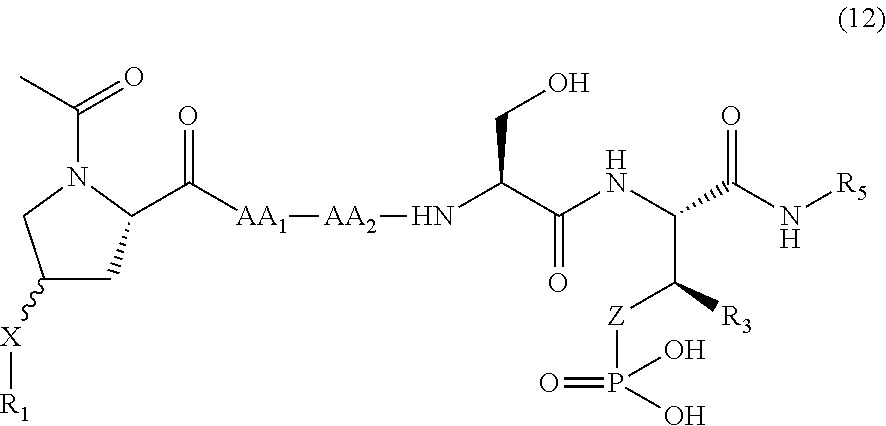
C1([X][R1])CC(C([AA1][AA2]NC(C(NC(C(N[R5])=O)C([R3])[Z]P(=O)(O)O)=O)CO)=O)N(C(C)=O)C1
